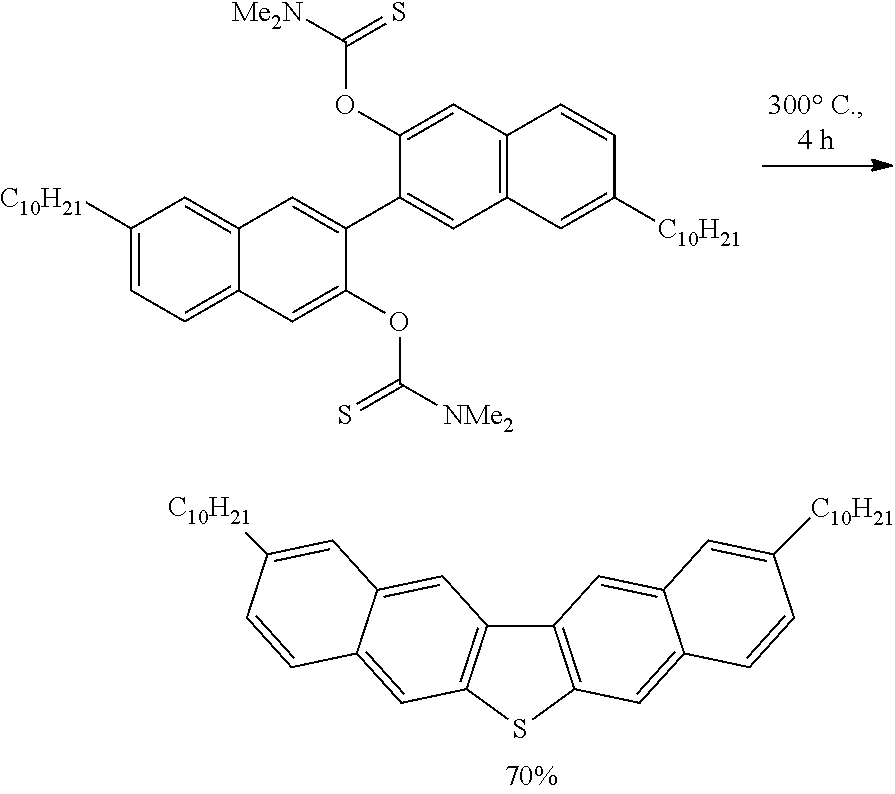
C12=C(SC3=C1C=C1C(=C3)C=CC([C10H21])=C1)C=C1C(=C2)C=C([C10H21])C=C1.C12=CC([C10H21])=CC=C1C=C(OC([NMe2])=S)C(C1=CC3=C(C=C1OC([Me2N])=S)C=CC([C10H21])=C3)=C2
